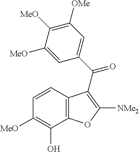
C12=C(C(O)=C([MeO])C=C1)OC([NMe2])=C2C(C1=CC([OMe])=C([MeO])C([MeO])=C1)=O
